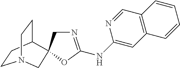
C1CC2CCN1CC21CN=C(NC2=CC3=C(C=N2)C=CC=C3)O1
